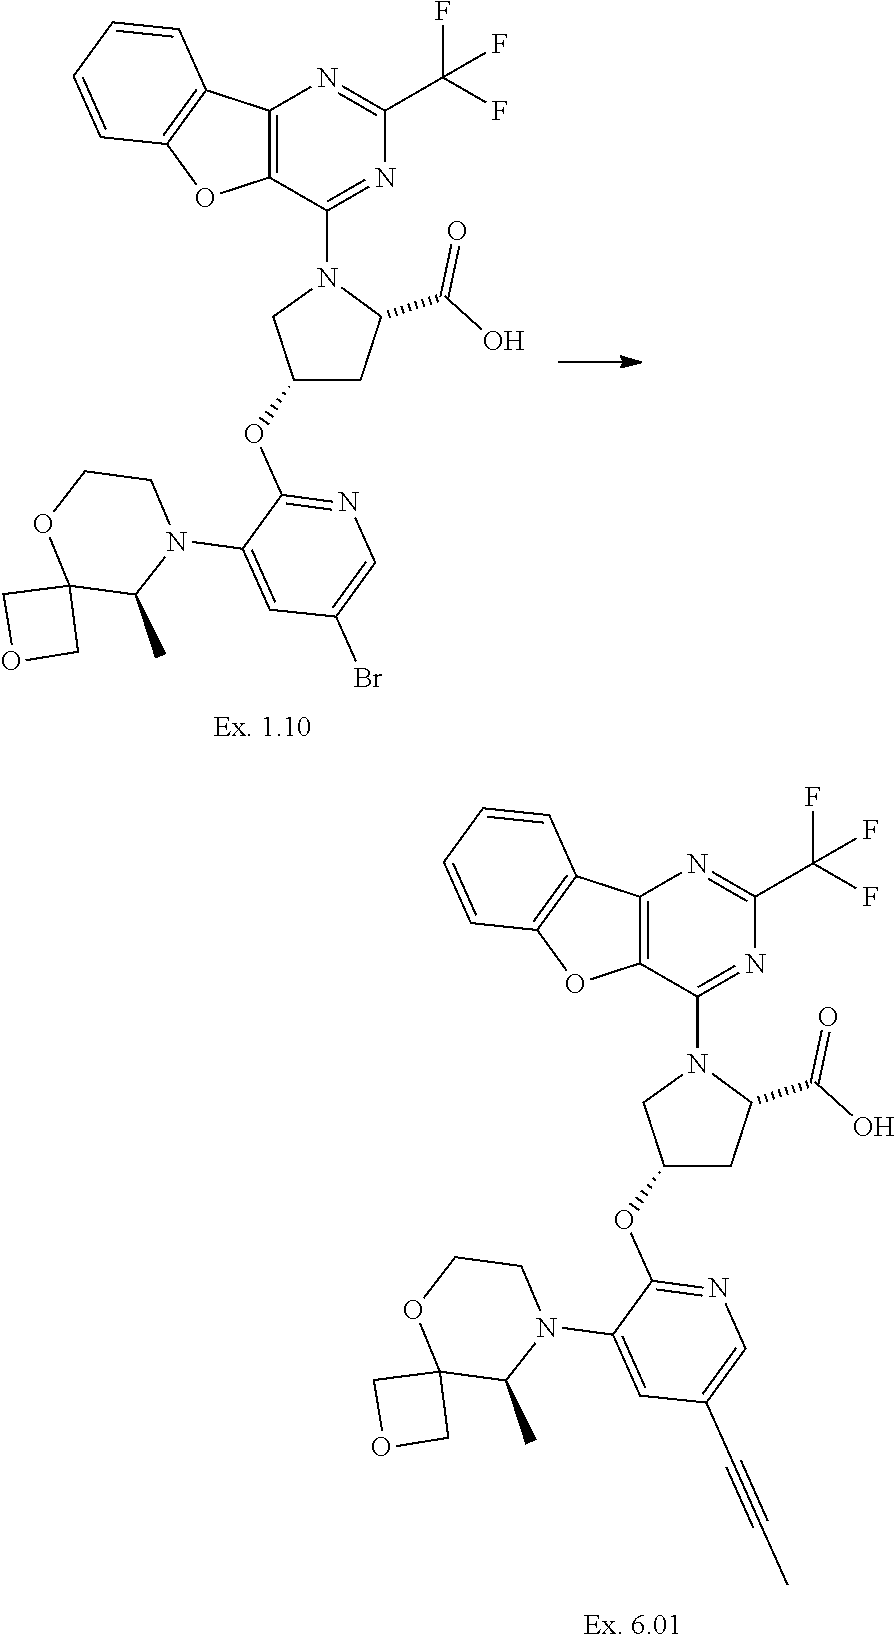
C12=C(C(N3CC(OC4=NC=C(C#CC)C=C4N4CCOC5(C4C)COC5)CC3C(=O)O)=NC(C(F)(F)F)=N1)OC1=C2C=CC=C1.C12=C(C(N3CC(OC4=NC=C(Br)C=C4N4CCOC5(C4C)COC5)CC3C(=O)O)=NC(C(F)(F)F)=N1)OC1=C2C=CC=C1
